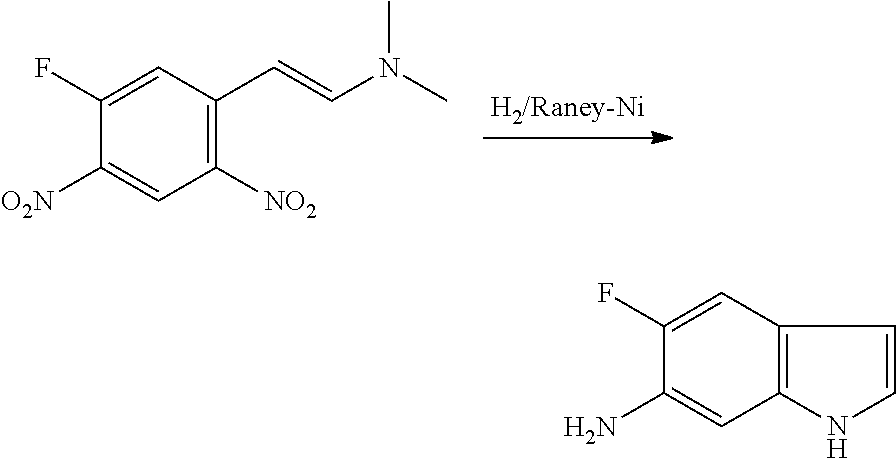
C1([O2N])=CC([NO2])=C(C=CN(C)C)C=C1F.C1(N)=CC2=C(C=C1F)C=CN2
